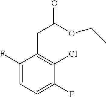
C1(CC(OCC)=O)=C(Cl)C(F)=CC=C1F
